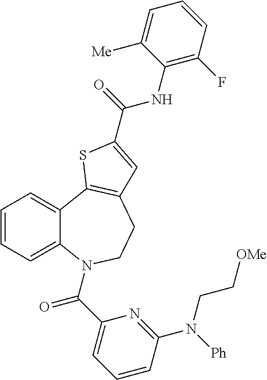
C1=CC=C2C(=C1)C1=C(CCN2C(C2=CC=CC(N([Ph])CC[OMe])=N2)=O)C=C(C(=O)NC2=C(F)C=CC=C2[Me])S1
